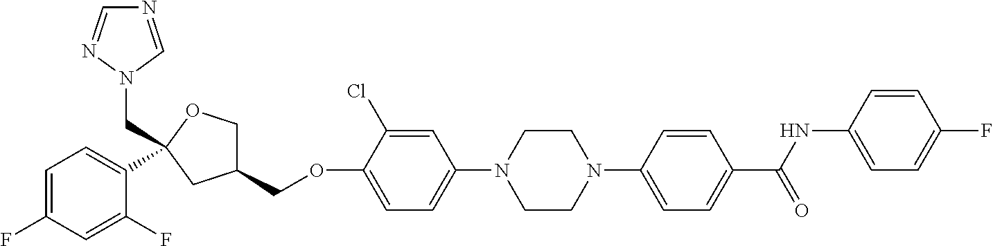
C1=C(F)C=C(F)C(C2(CN3N=CN=C3)OCC(COC3=CC=C(N4CCN(C5=CC=C(C(NC6=CC=C(F)C=C6)=O)C=C5)CC4)C=C3Cl)C2)=C1
